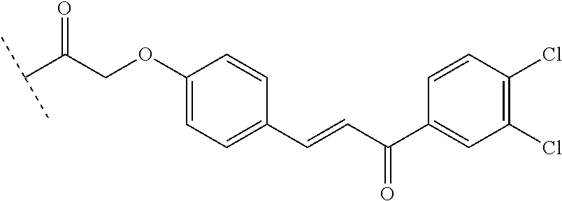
C(COC1=CC=C(C=CC(C2=CC(Cl)=C(Cl)C=C2)=O)C=C1)(C(C)C)=O
